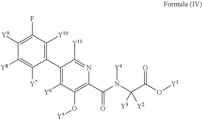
C1(C2=C([Y6])C(O[Y5])=C(C(N(C(C(O[Y1])=O)([Y3])[Y2])[Y4])=O)N=C2[Y11])=C([Y10])C(F)=C([Y9])C([Y8])=C1[Y7]
